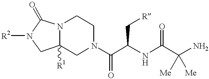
C12([R1])N(C(=O)N([R2])C1)CCN(C(C(C[R])NC(=O)C(N)([Me])[Me])=O)C2
